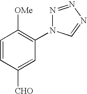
C1(N2N=NN=C2)=C([OMe])C=CC([CHO])=C1
